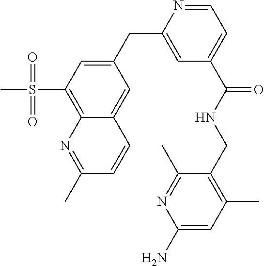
C1(CC2=CC(C(NCC3=C(C)C=C(N)N=C3C)=O)=CC=N2)=CC(S(C)(=O)=O)=C2C(=C1)C=CC(C)=N2
